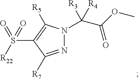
N1=C([R7])C(S([R22])(=O)=O)=C([R5])N1C([R3])([R4])C(=O)OC
